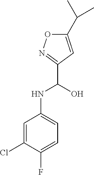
C1(C(C)C)=CC(C(O)NC2=CC=C(F)C(Cl)=C2)=NO1
